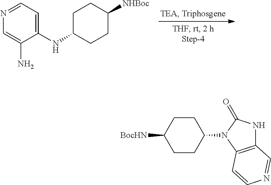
C1(NC2CCC([NHBoc])CC2)=CC=NC=C1N.C1CC(N2C3=C(NC2=O)C=NC=C3)CCC1[BocHN]
